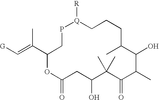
[G]C=C(C1CP[Q]([R])CCCC(C)C(O)C(C)C(=O)C(C)(C)C(O)CC(=O)O1)C
